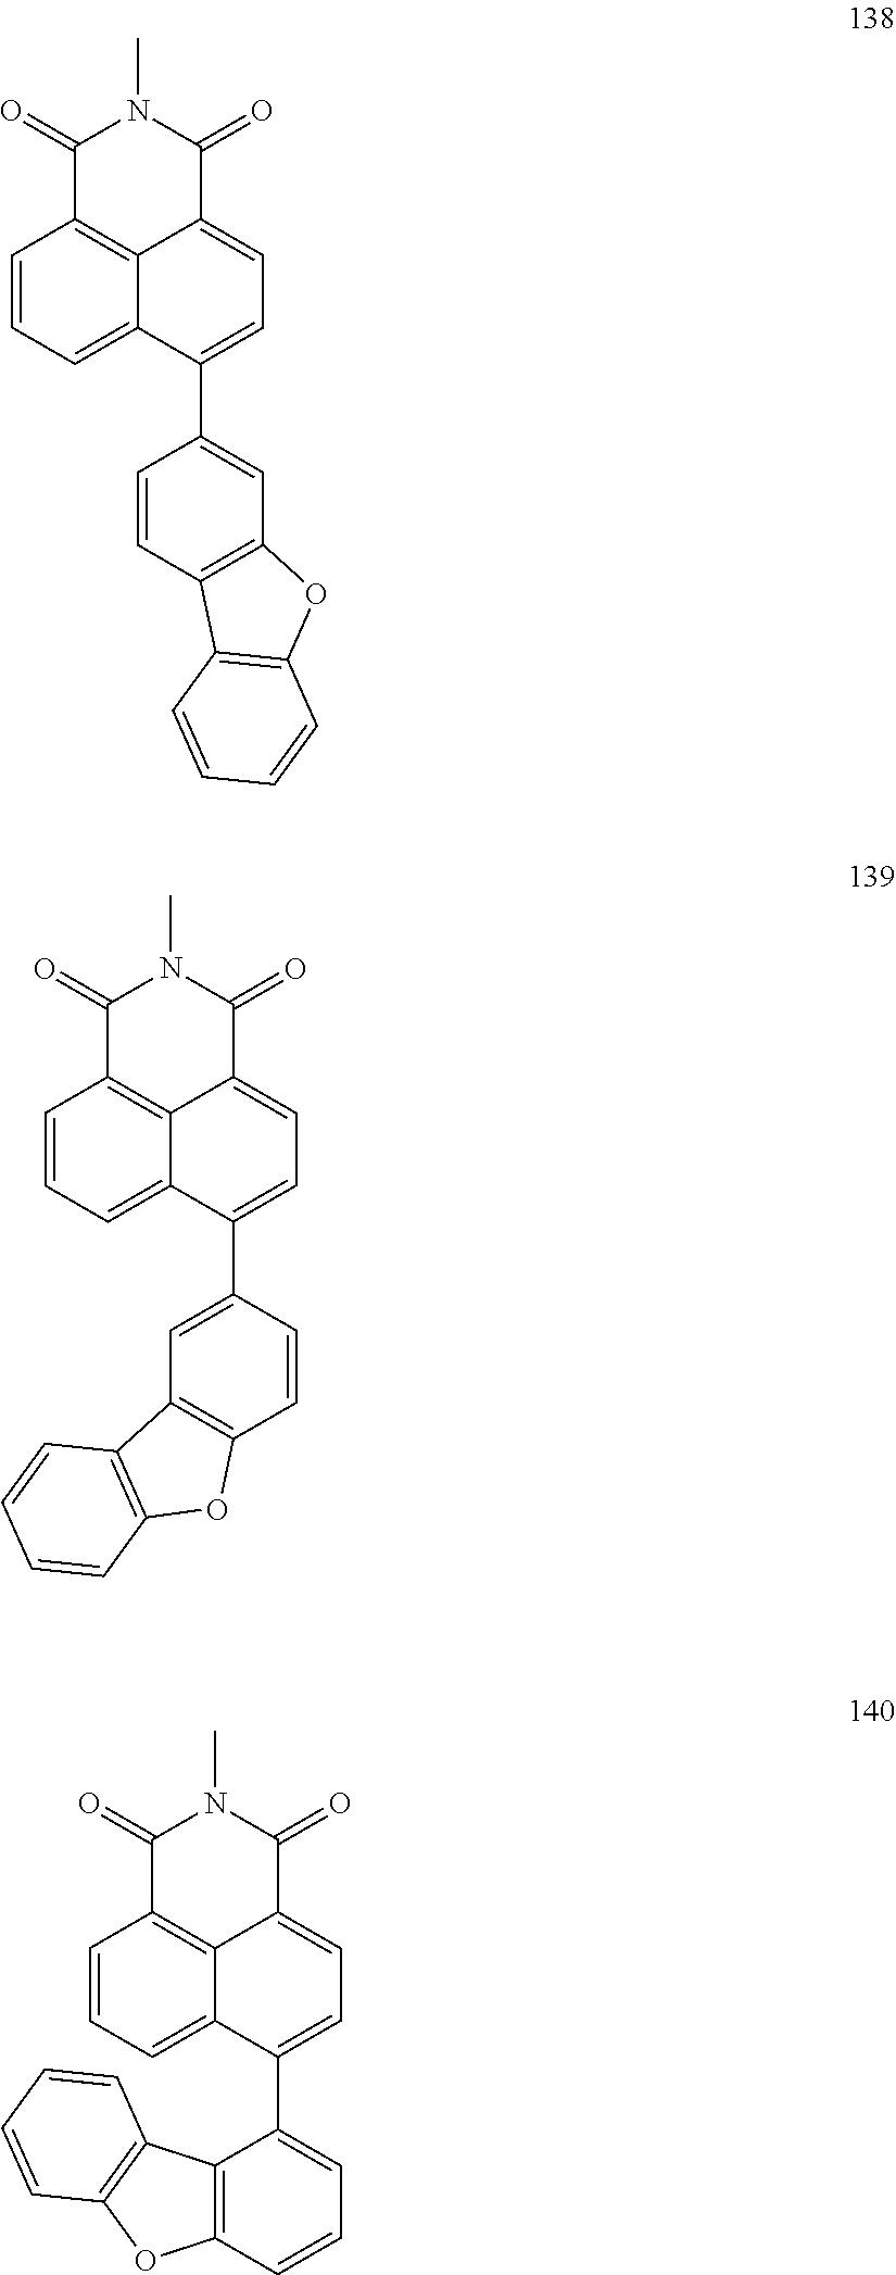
C1=CC=C2C3=C1C(=O)N(C)C(=O)C3=CC=C2C1=CC2=C(C=C1)C1=C(O2)C=CC=C1.C1=CC=C2C3=C1C(=O)N(C)C(=O)C3=CC=C2C1=CC2=C(C=C1)OC1=C2C=CC=C1.C1=CC=C2C3=C1C(=O)N(C)C(=O)C3=CC=C2C1=CC=CC2=C1C1=C(O2)C=CC=C1
